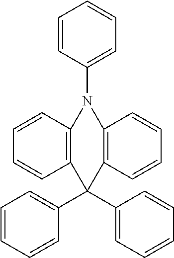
C1=CC(N2C3=C(C=CC=C3)C(C3=CC=CC=C3)(C3=CC=CC=C3)C3=C2C=CC=C3)=CC=C1
